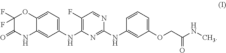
C1(NC2=C(F)C=NC(NC3=CC(OCC(NC)=O)=CC=C3)=N2)=CC=C2C(=C1)NC(=O)C(F)(F)O2
